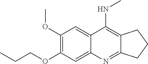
C1(OC)=C(OCCC)C=C2C(=C1)C(NC)=C1C(=N2)CCC1
